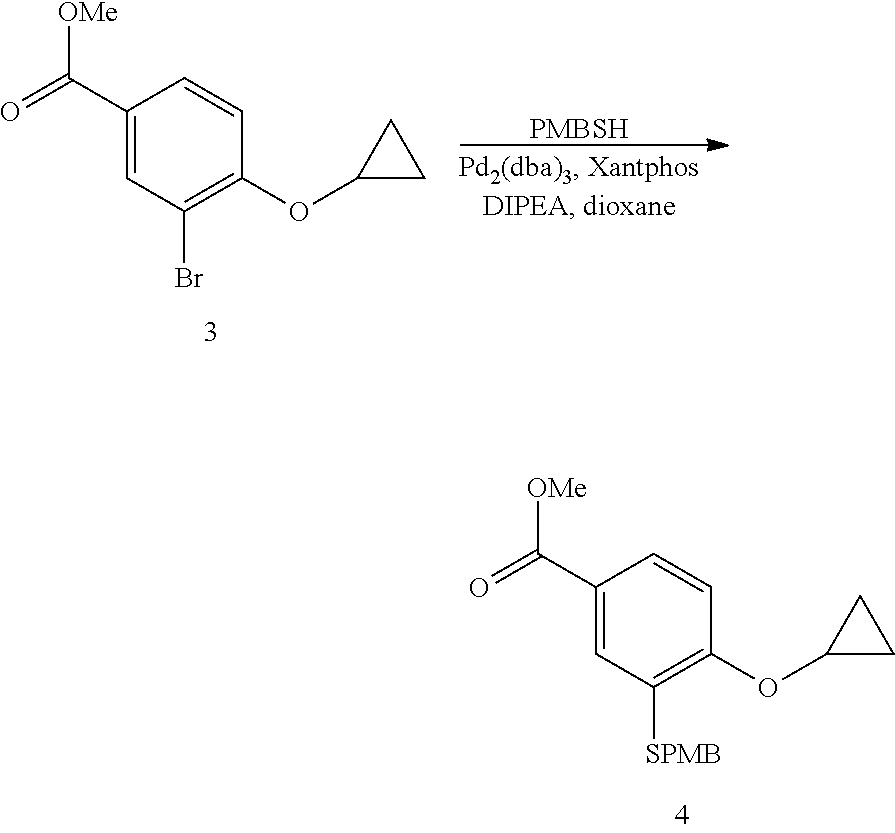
C1(C(=O)[OMe])=CC(Br)=C(OC2CC2)C=C1.[PMBSH].C1(C(=O)[OMe])=CC([SPMB])=C(OC2CC2)C=C1
